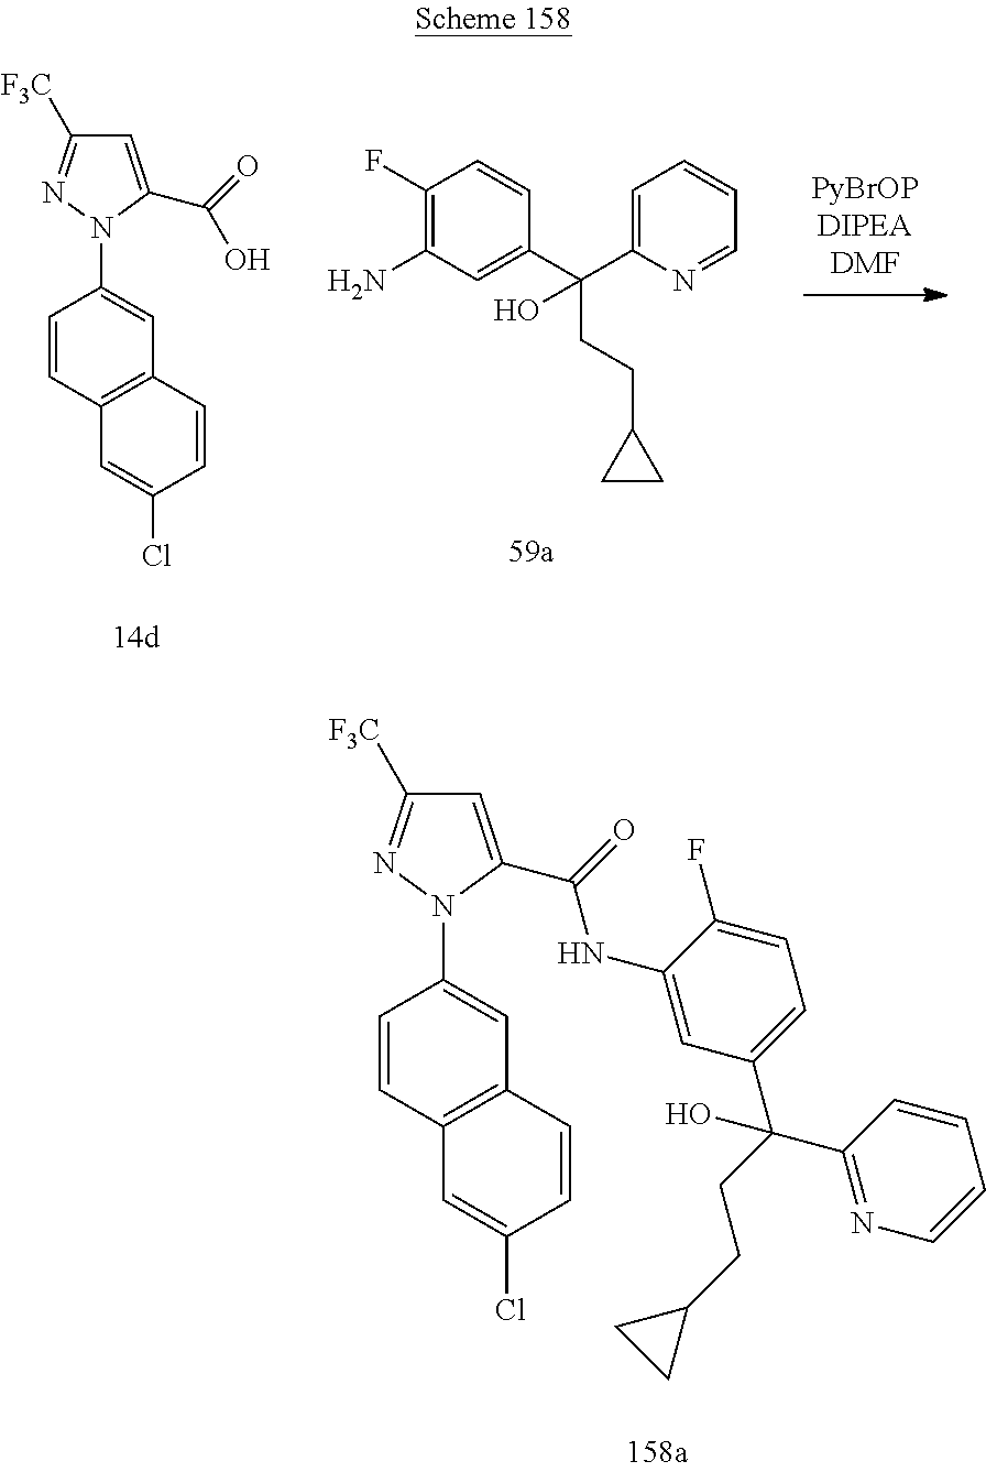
C1(F)=C(N)C=C(C(C2=CC=CC=N2)(CCC2CC2)O)C=C1.C1=CC2=C(C=C1N1C(C(=O)O)=CC([F3C])=N1)C=CC(Cl)=C2.C1=CC2=C(C=C1N1N=C([F3C])C=C1C(=O)NC1=CC(C(C3=NC=CC=C3)(CCC3CC3)O)=CC=C1F)C=CC(Cl)=C2
